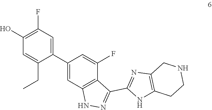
C1(C2=CC3=C(C(F)=C2)C(C2=NC4=C(N2)CCNC4)=NN3)=CC(F)=C(O)C=C1CC
